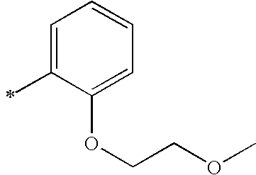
C1=C(C)C(OCCOC)=CC=C1
